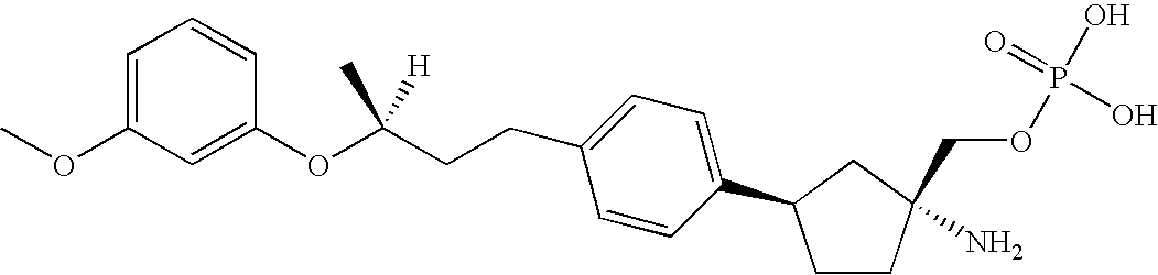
C1=CC(C2CCC(N)(COP(O)(=O)O)C2)=CC=C1CCC(OC1=CC(OC)=CC=C1)(C)[H]
